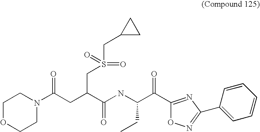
C1OCCN(C(CC(C(NC(C(C2=NC(C3=CC=CC=C3)=NO2)=O)CC)=O)CS(CC2CC2)(=O)=O)=O)C1
